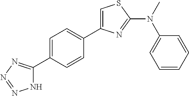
C1=C(C2=NN=NN2)C=CC(C2=CSC(N(C)C3=CC=CC=C3)=N2)=C1
